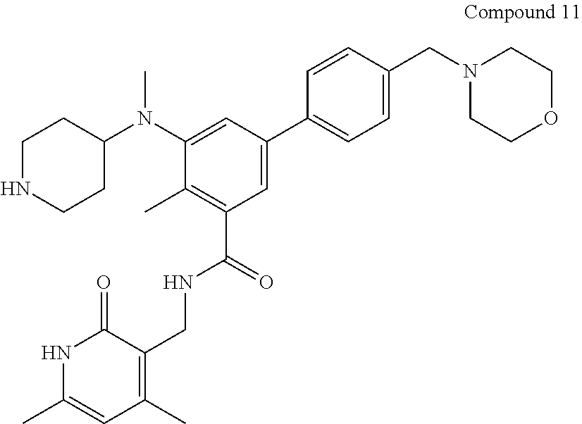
C1(C)=C(C(=O)NCC2=C(C)C=C(C)NC2=O)C=C(C2=CC=C(CN3CCOCC3)C=C2)C=C1N(C1CCNCC1)C
